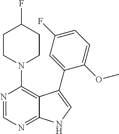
N1(C2=C3C(=NC=N2)NC=C3C2=CC(F)=CC=C2OC)CCC(F)CC1
